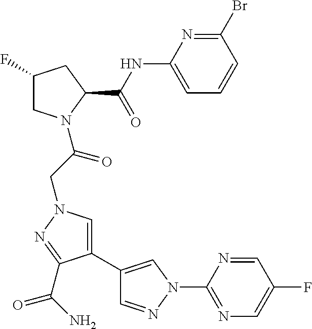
C1(F)CN(C(CN2C=C(C3=CN(C4=NC=C(F)C=N4)N=C3)C(C(N)=O)=N2)=O)C(C(NC2=CC=CC(Br)=N2)=O)C1
